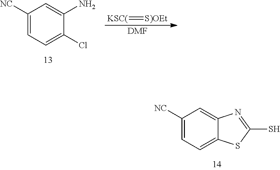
C1([NC])=CC=C2C(=C1)N=C(S)S2.C1([NC])=CC=C(Cl)C(N)=C1.[DMF].[KSC(]=[S)OEt]
